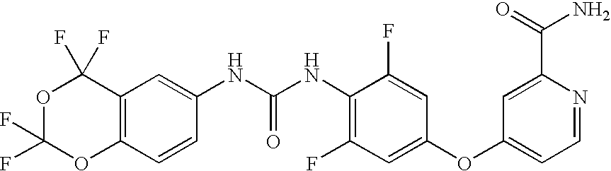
O1C2=C(C(F)(F)OC1(F)F)C=C(NC(NC1=C(F)C=C(OC3=CC=NC(C(=O)N)=C3)C=C1F)=O)C=C2
